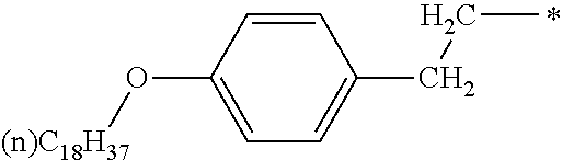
C1=CC(O[(n)C18H37])=CC=C1CCC
